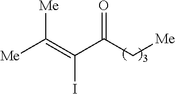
C(C(C(=C([Me])[Me])I)=O)[Me]
